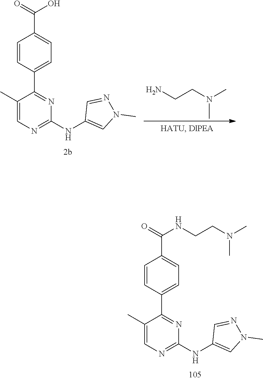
C1=CC(C2=NC(NC3=CN(C)N=C3)=NC=C2C)=CC=C1C(=O)NCCN(C)C.C1=CC(C2=NC(NC3=CN(C)N=C3)=NC=C2C)=CC=C1C(=O)O.C(CN(C)C)N
